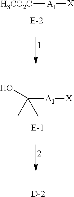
[H3CO2C][A1][X].OC([A1][X])(C)C.[D]
